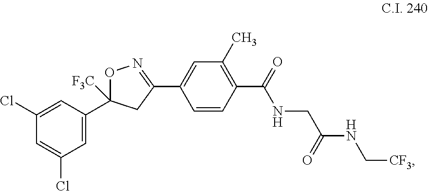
ClC1=CC(C2([F3C])ON=C(C3=CC(C)=C(C(NCC(NC[CF3])=O)=O)C=C3)C2)=CC(Cl)=C1
